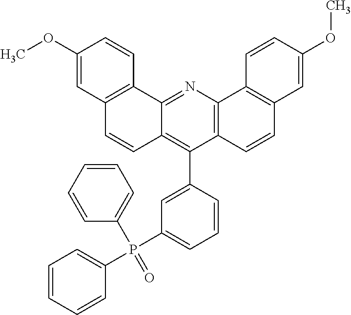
C1(OC)=CC2=C(C=C1)C1=NC3=C(C(C4=CC(P(C5=CC=CC=C5)(C5=CC=CC=C5)=O)=CC=C4)=C1C=C2)C=CC1=C3C=CC(OC)=C1
